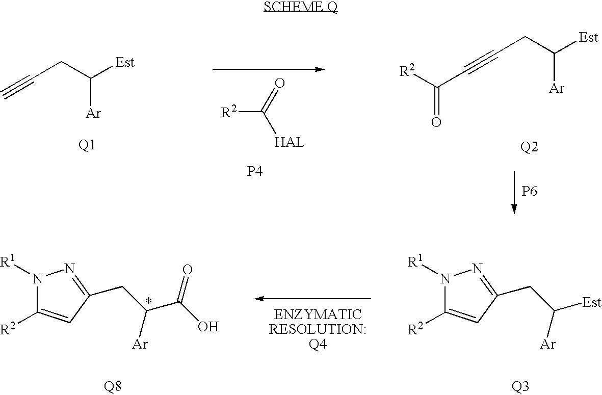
C(CC([Est])[Ar])#CC([R2])=O.[Q2].C(CC([Est])[Ar])#C.[R2]C(=O)[HAL].[P4].[P6].N1([R1])C([R2])=CC(CC(C(O)=O)[Ar])=N1.[Q8].N1([R1])C([R2])=CC(CC([Est])[Ar])=N1.[Q3]
